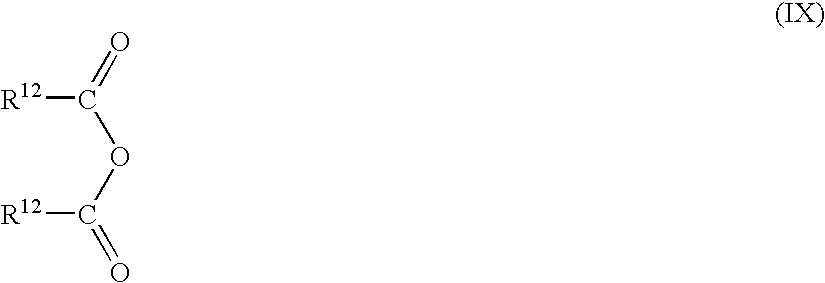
[R12]C(=O)OC(=O)[R12]
